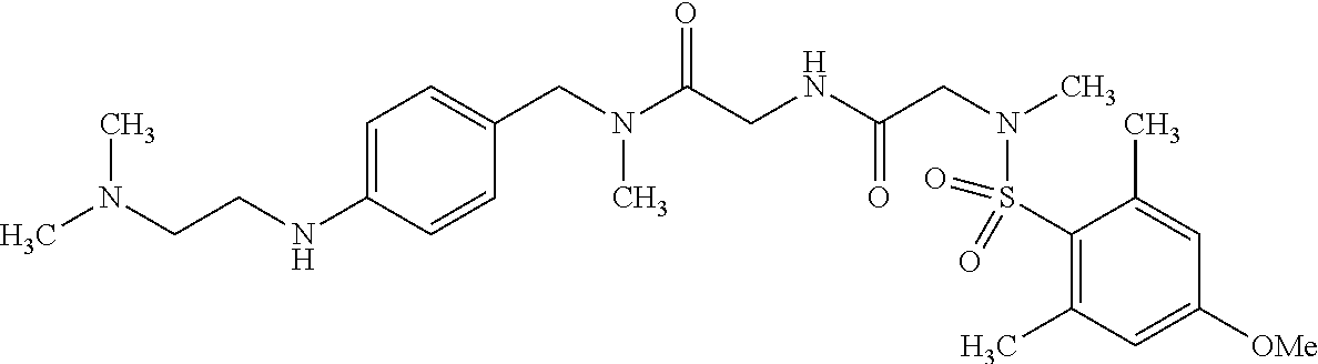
C1=C(NCCN(C)C)C=CC(CN(C(CNC(CN(C)S(=O)(=O)C2=C(C)C=C([OMe])C=C2C)=O)=O)C)=C1
